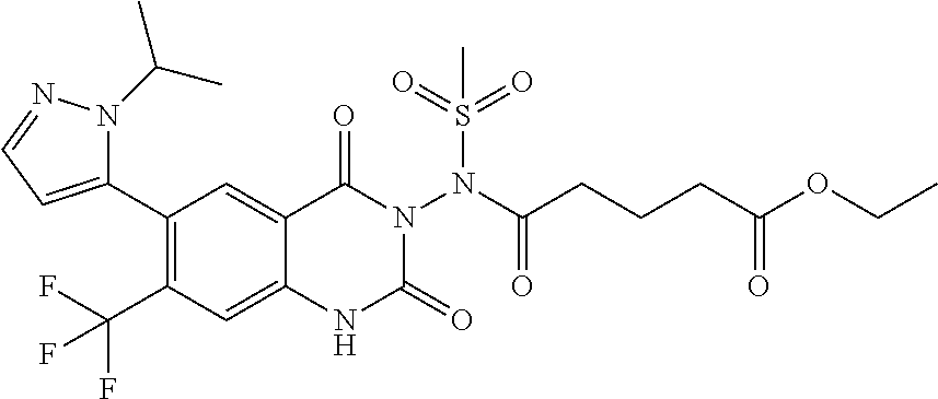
C1(C2=CC=NN2C(C)C)=C(C(F)(F)F)C=C2C(=C1)C(=O)N(N(C(CCCC(OCC)=O)=O)S(=O)(=O)C)C(=O)N2
